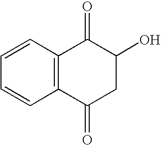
C1=CC2=C(C=C1)C(=O)CC(O)C2=O
